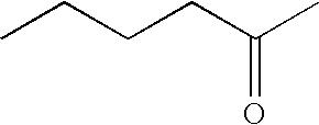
CCCCC(C)=O
